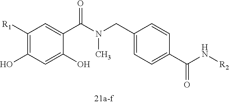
C1([R1])=C(O)C=C(O)C(C(N(C)CC2=CC=C(C(N[R2])=O)C=C2)=O)=C1
